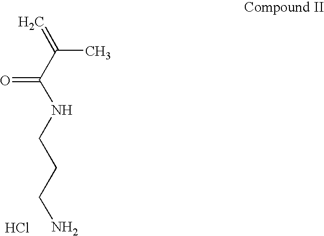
C(C(NCCCN)=O)(=C)C.Cl
